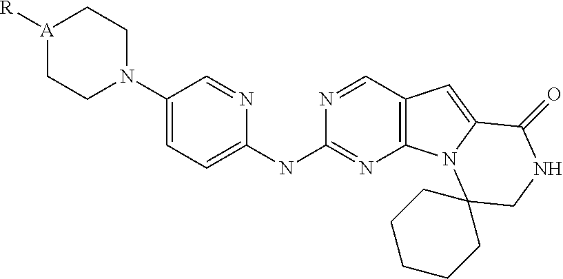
N1=CC2=C(N=C1NC1=CC=C(N3CC[A]([R])CC3)C=N1)N1C(=C2)C(=O)NCC12CCCCC2
